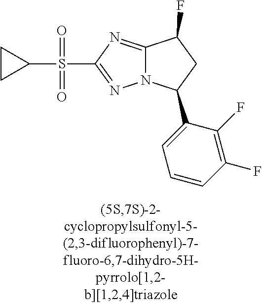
C12=NC(S(=O)(=O)C3CC3)=NN1C(C1=CC=CC(F)=C1F)CC2F
